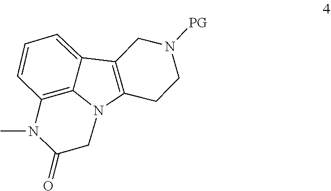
C1=C2C3=C(N4C2=C(C=C1)N(C)C(=O)C4)CCN([PG])C3
